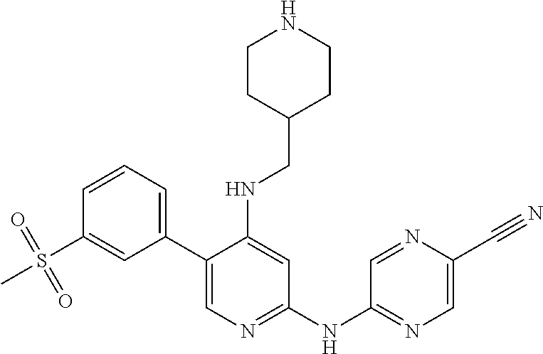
C1(C2=CC=CC(S(C)(=O)=O)=C2)=CN=C(NC2=NC=C(C#N)N=C2)C=C1NCC1CCNCC1
